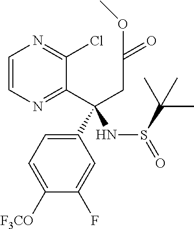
C1=CN=C(C(CC(=O)OC)(C2=CC=C([F3CO])C(F)=C2)NS(=O)C(C)(C)C)C(Cl)=N1
